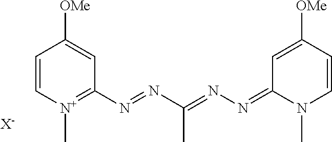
[X-].C1(N=NC(=NN=C2N(C)C=CC([OMe])=C2)C)=[N+](C)C=CC([OMe])=C1
